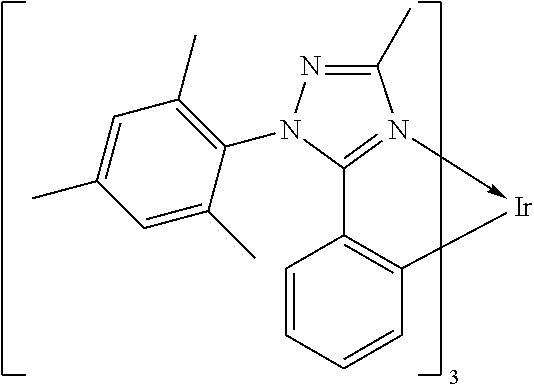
C1(C)=NN(C2=C(C)C=C(C)C=C2C)C2=N1->[Ir]C1=C2C=CC=C1
